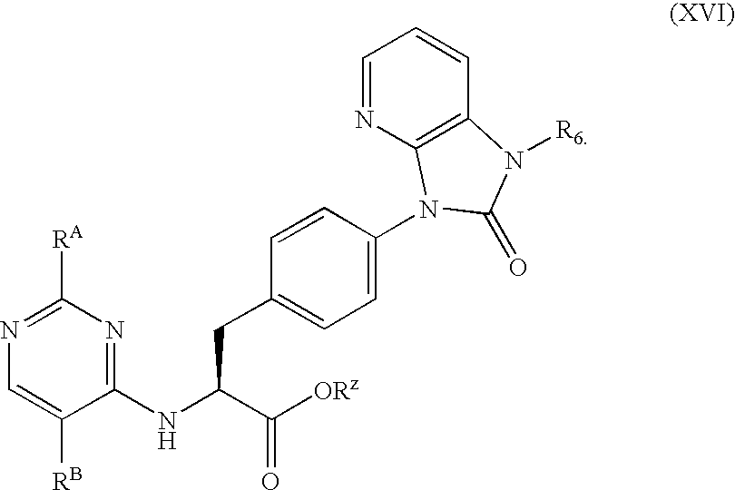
C1([RB])=CN=C([RA])N=C1NC(C([ORz])=O)CC1=CC=C(N2C3=C(C=CC=N3)N([R6])C2=O)C=C1
